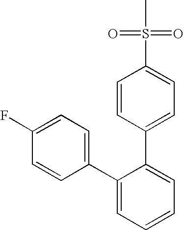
C1=C(S(C)(=O)=O)C=CC(C2=CC=CC=C2C2=CC=C(F)C=C2)=C1
